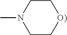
C1CN(C)CC[O)]1
